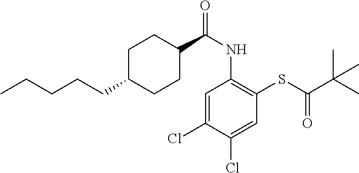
C1=C(Cl)C(Cl)=CC(SC(C(C)(C)C)=O)=C1NC(=O)C1CCC(CCCCC)CC1
